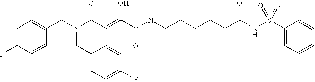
C1=C(F)C=CC(CN(CC2=CC=C(F)C=C2)C(C=C(O)C(=O)NCCCCCC(NS(C2=CC=CC=C2)(=O)=O)=O)=O)=C1
